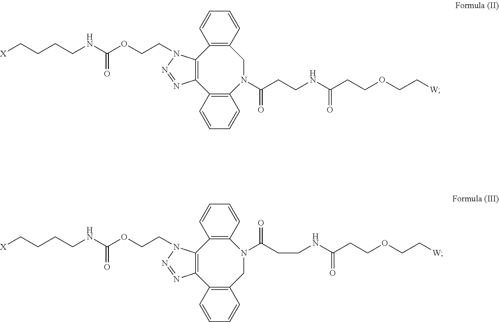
[X]CCCCNC(OCCN1C2=C(N=N1)C1=C(N(C(CCNC(CCOCC[W])=O)=O)CC3=C2C=CC=C3)C=CC=C1)=O.[X]CCCCNC(OCCN1C2=C(N=N1)C1=C(CN(C(CCNC(CCOCC[W])=O)=O)C3=C2C=CC=C3)C=CC=C1)=O
